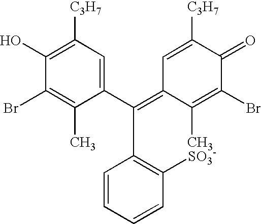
C1([C3H7])=C(O)C(Br)=C(C)C(C(=C2C(C)=C(Br)C(=O)C([C3H7])=C2)C2=C([SO3-])C=CC=C2)=C1
